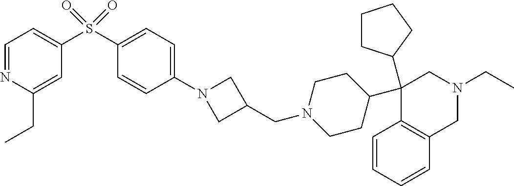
C1(C2CCCC2)(C2CCN(CC3CN(C4=CC=C(S(=O)(=O)C5=CC=NC(CC)=C5)C=C4)C3)CC2)C2=C(CN(CC)C1)C=CC=C2
